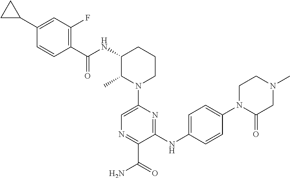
C1(C2CC2)=CC(F)=C(C(NC2C(C)N(C3=CN=C(C(=O)N)C(NC4=CC=C(N5C(=O)CN(C)CC5)C=C4)=N3)CCC2)=O)C=C1
